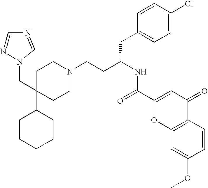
C1CCCCC1C1(CN2N=CN=C2)CCN(CCC(NC(=O)C2=CC(=O)C3=C(O2)C=C(OC)C=C3)CC2=CC=C(Cl)C=C2)CC1
